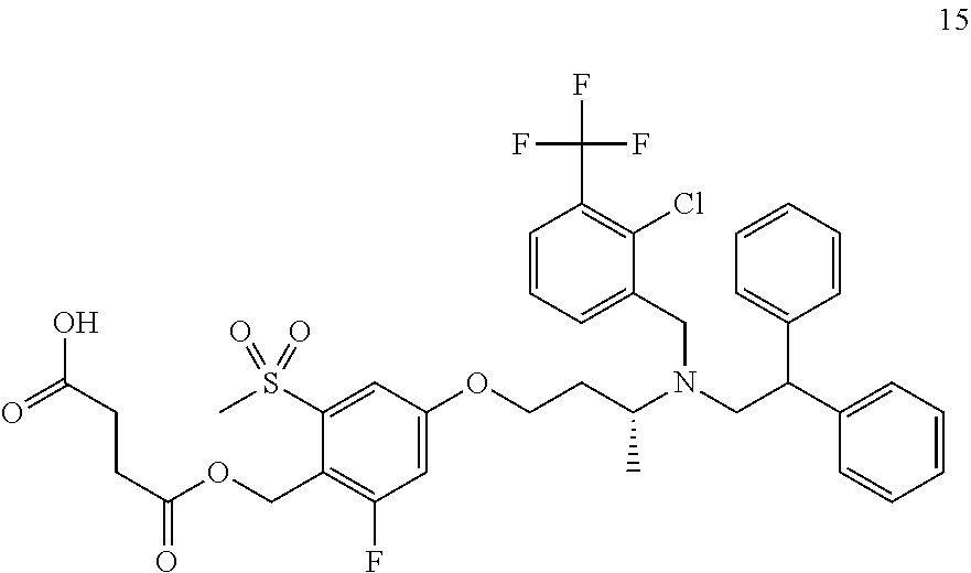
C1=CC=C(CN(CC(C2=CC=CC=C2)C2=CC=CC=C2)C(CCOC2=CC(F)=C(COC(CCC(O)=O)=O)C(S(C)(=O)=O)=C2)C)C(Cl)=C1C(F)(F)F
